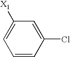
C1=CC(Cl)=CC([X1])=C1
